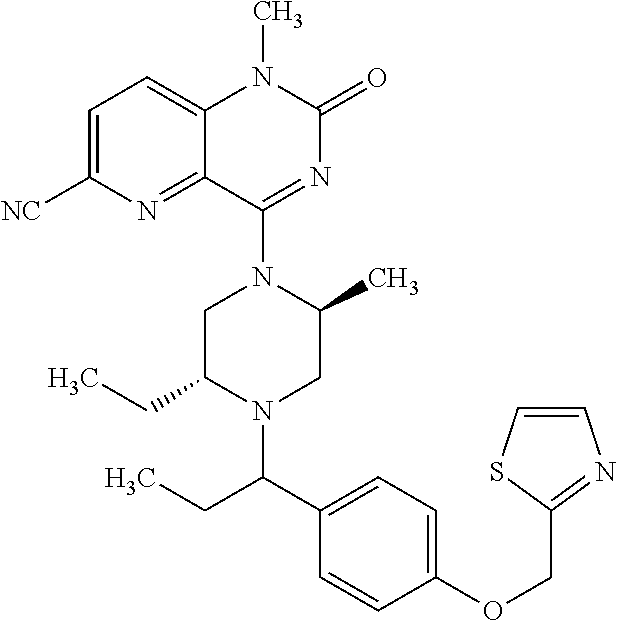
C1C(CC)N(C(C2=CC=C(OCC3=NC=CS3)C=C2)CC)CC(C)N1C1=NC(=O)N(C)C2=CC=C([NC])N=C12
